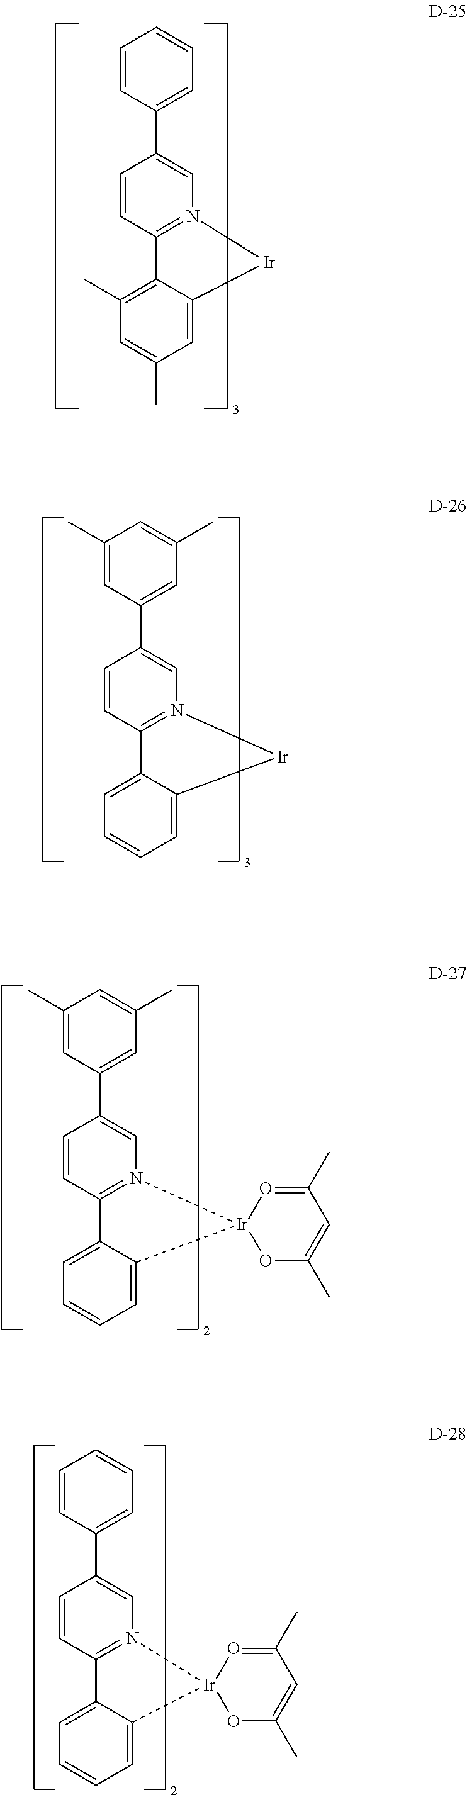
C1(C2=CC(C)=CC(C)=C2)=CN2=C(C=C1)C1=CC=CC=C1[Ir]2.C1(C2=CC=CC=C2)=CN2=C(C=C1)C1=C(C)C=C(C)C=C1[Ir]2.C1(C2=CC(C)=CC(C)=C2)=CN2=C(C=C1)C1=CC=CC=C1[Ir]21OC(C)=CC(C)=O1.C1(C2=CC=CC=C2)=CN2=C(C=C1)C1=CC=CC=C1[Ir]21OC(C)=CC(C)=O1
